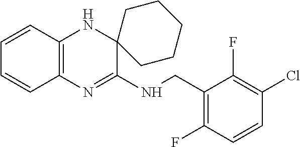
C1=CC2=C(C=C1)N=C(NCC1=C(F)C=CC(Cl)=C1F)C1(N2)CCCCC1
